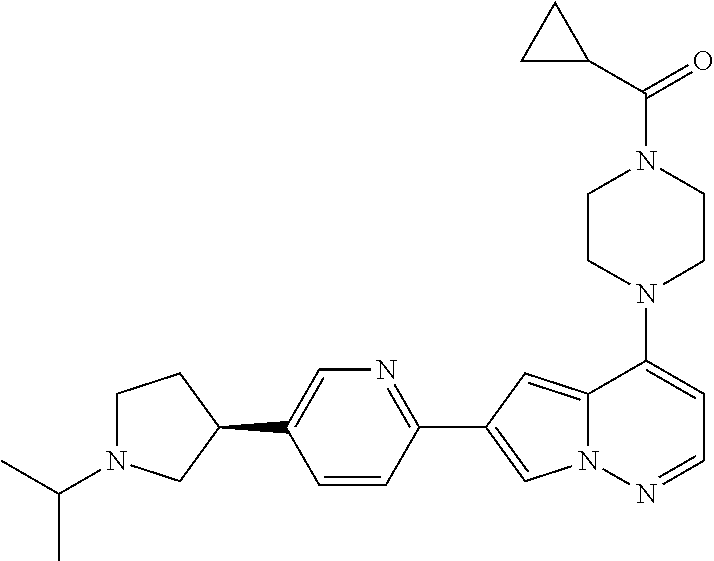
N1(C2=CC=NN3C2=CC(C2=NC=C(C4CCN(C(C)C)C4)C=C2)=C3)CCN(C(=O)C2CC2)CC1
